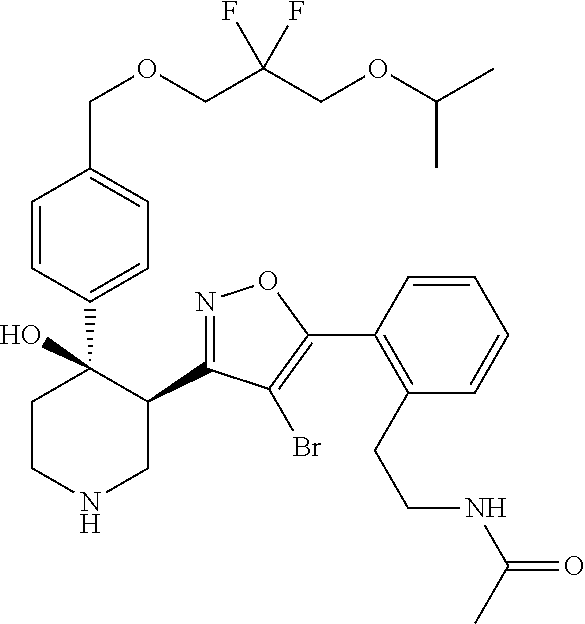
C1(C2=NOC(C3=C(CCNC(=O)C)C=CC=C3)=C2Br)C(C2=CC=C(COCC(COC(C)C)(F)F)C=C2)(O)CCNC1
